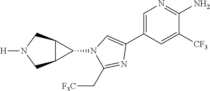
C1=C(C2=CN(C3C4C3CN([H])C4)C(C[F3C])=N2)C=C([CF3])C(N)=N1
